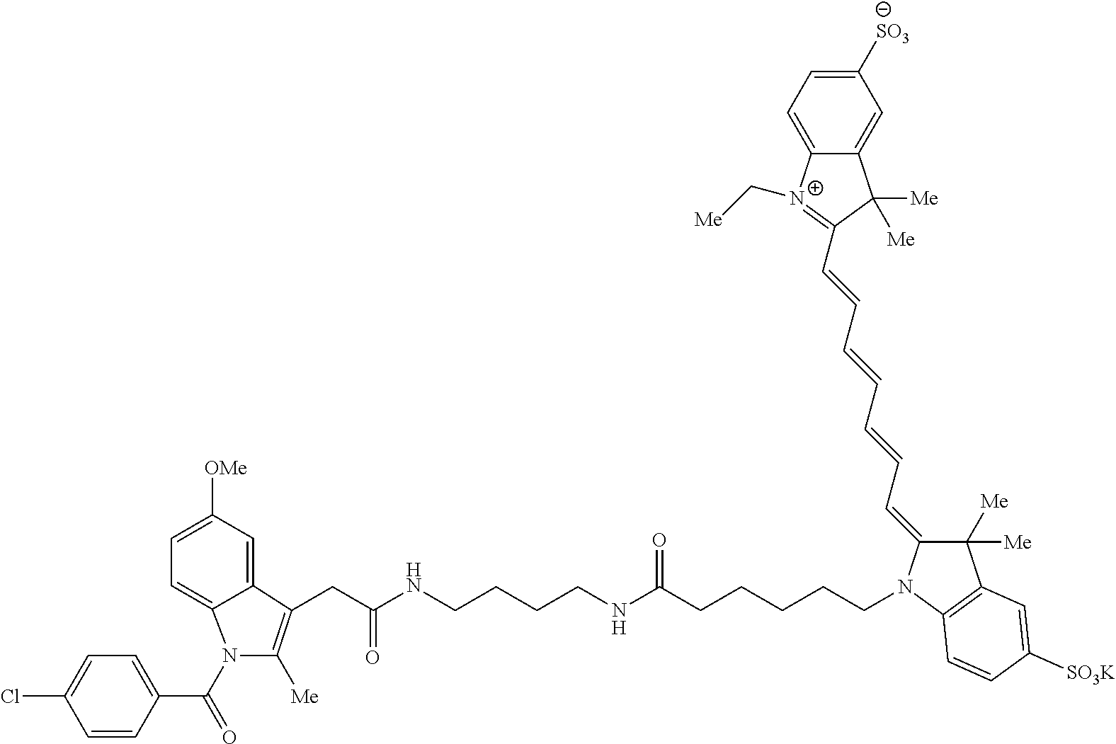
ClC1=CC=C(C(=O)N2C3=CC=C([OMe])C=C3C(CC(NCCCCNC(CCCCCN3C4=C(C([Me])([Me])C3=CC=CC=CC=CC3=[N+](C[Me])C5=CC=C([SO3])C=C5C3([Me])[Me])C=C([SO3K])C=C4)=O)=O)=C2[Me])C=C1
